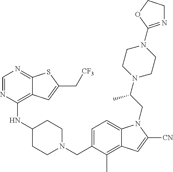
C1=NC(NC2CCN(CC3=CC=C4C(=C3C)C=C([CN])N4CC(N3CCN(C4=NCCO4)CC3)C)CC2)=C2C(=N1)SC(C[CF3])=C2
